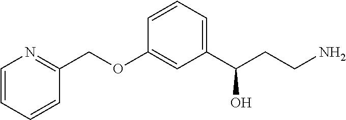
C1=CC=C(C(CCN)O)C=C1OCC1=NC=CC=C1
